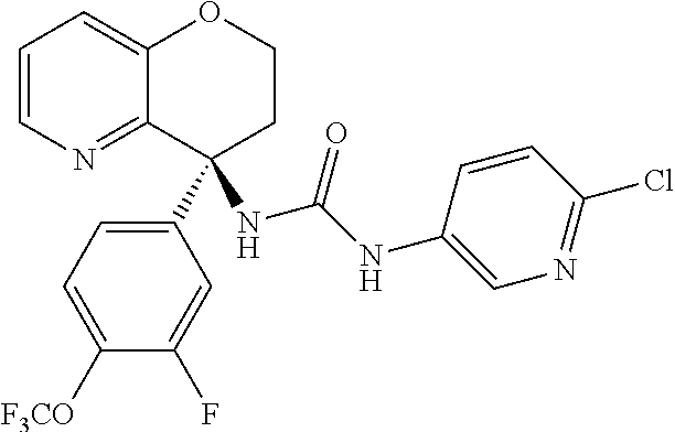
C1=CN=C2C(=C1)OCCC2(NC(NC1=CN=C(Cl)C=C1)=O)C1=CC=C([F3CO])C(F)=C1
